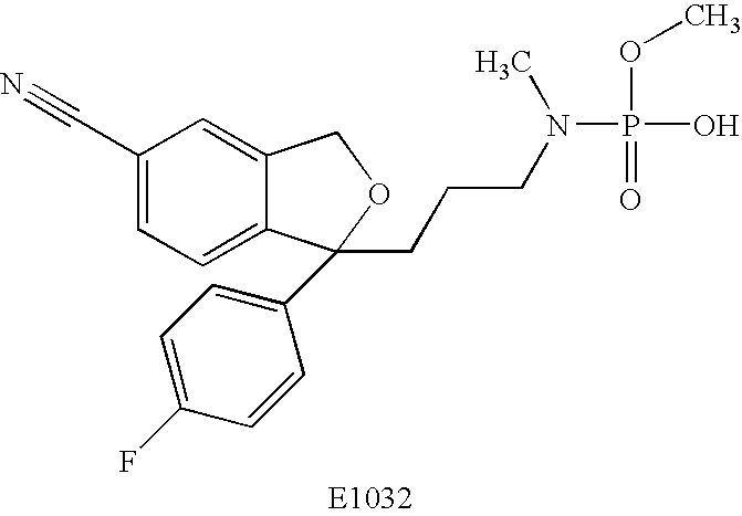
C1(C#N)=CC=C2C(=C1)COC2(C1=CC=C(F)C=C1)CCCN(P(=O)(OC)O)C
